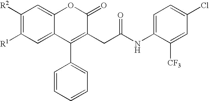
C1([R2])=C([R1])C=C2C(=C1)OC(=O)C(CC(NC1=CC=C(Cl)C=C1[CF3])=O)=C2C1=CC=CC=C1
